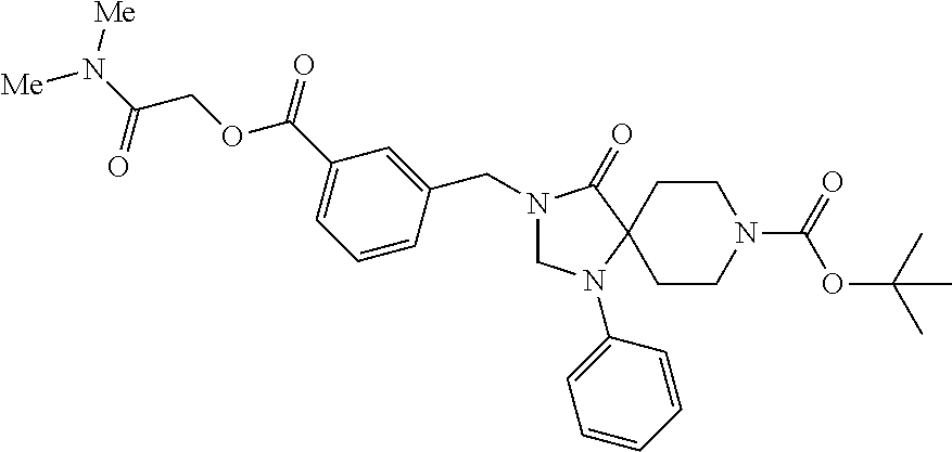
C1N(C2=CC=CC=C2)C2(C(=O)N1CC1=CC(C(OCC(N([Me])[Me])=O)=O)=CC=C1)CCN(C(OC(C)(C)C)=O)CC2
